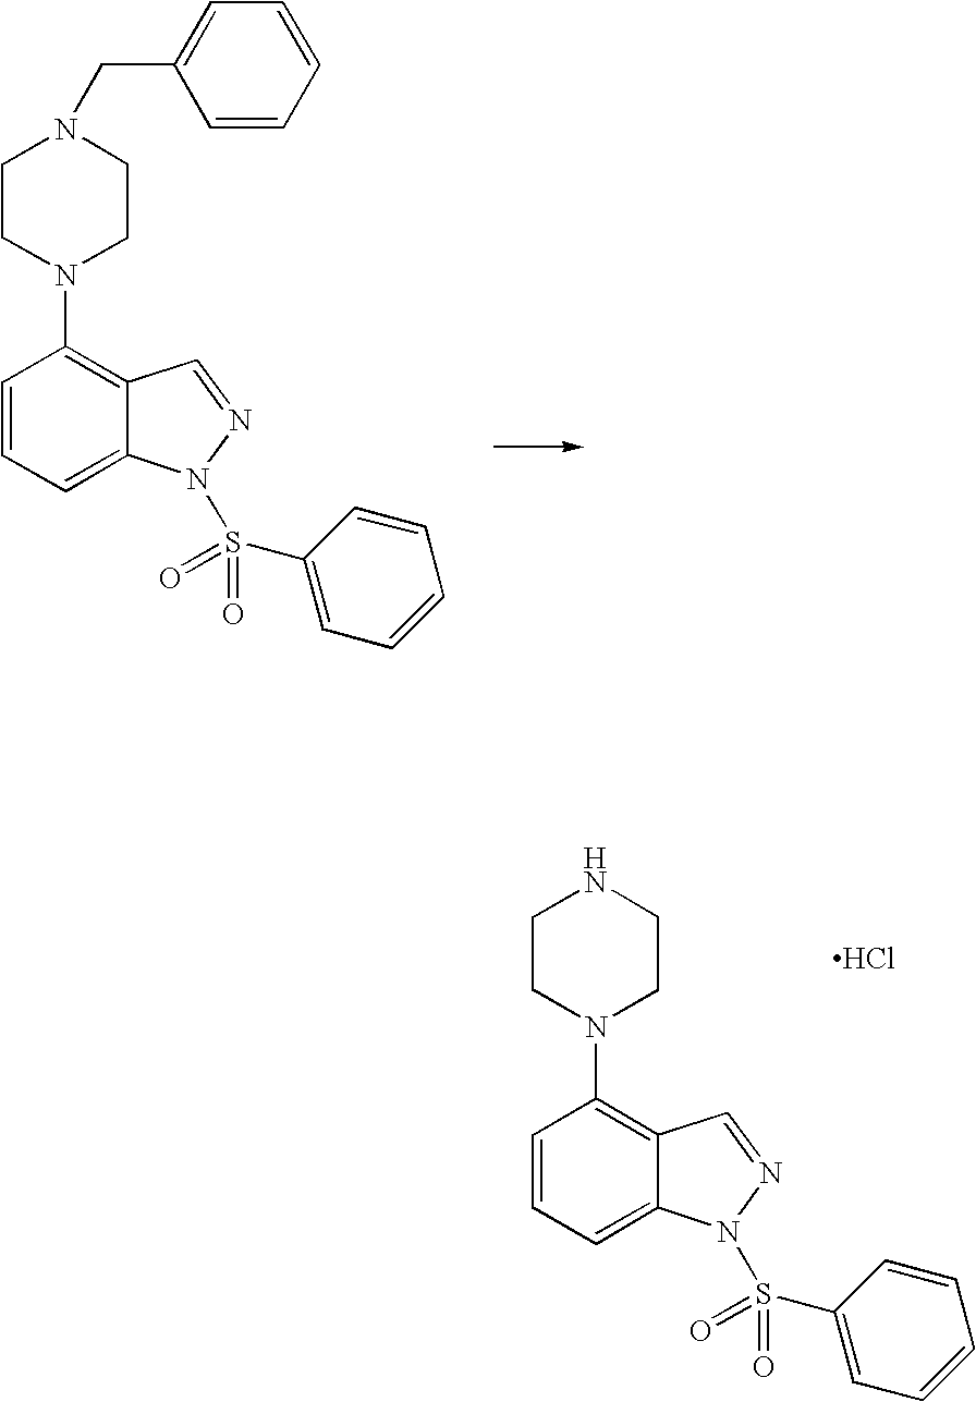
Cl.N1CCN(C2=C3C(=CC=C2)N(S(=O)(=O)C2=CC=CC=C2)N=C3)CC1.C1=CC=CC=C1CN1CCN(C2=C3C(=CC=C2)N(S(=O)(=O)C2=CC=CC=C2)N=C3)CC1
